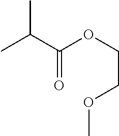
C(=O)(OCCOC)C(C)C
